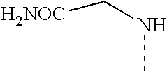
C(NC)[H2NOC]
